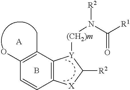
C12=C([X]C([R2])[Y]1[(CH2)m]N(C(=O)[R1])[R2])C=CC(O)=C2C.[A].B
